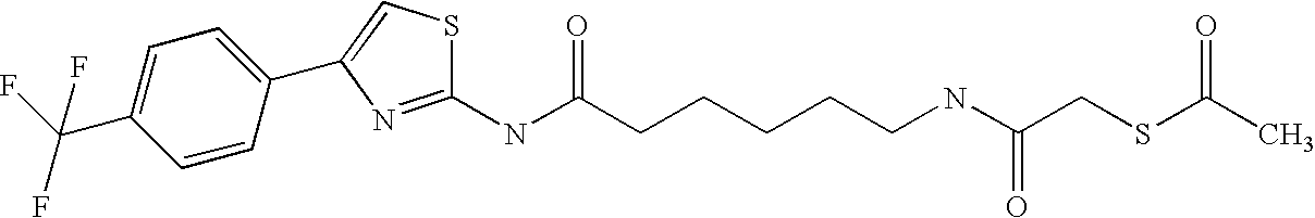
C1(NC(CCCCCNC(CSC(C)=O)=O)=O)=NC(C2=CC=C(C(F)(F)F)C=C2)=CS1
